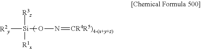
[R2y][Si](ON=[CR4R5)4-(x+y+z)])([R3z])[R1x]
